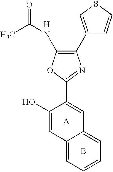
[H].C12=CC=CC=C1C=C(C1=NC(C3=CSC=C3)=C(NC(C)=O)O1)C(O)=C2.B.[A]
